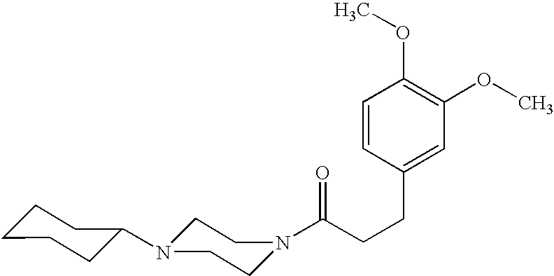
C(CCC1=CC(OC)=C(OC)C=C1)(=O)N1CCN(C2CCCCC2)CC1
